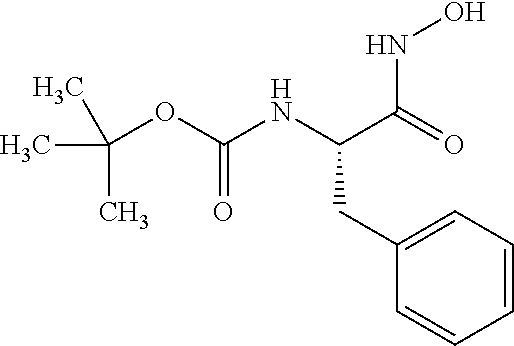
CC(C)(C)OC(=O)NC(CC1=CC=CC=C1)C(NO)=O
